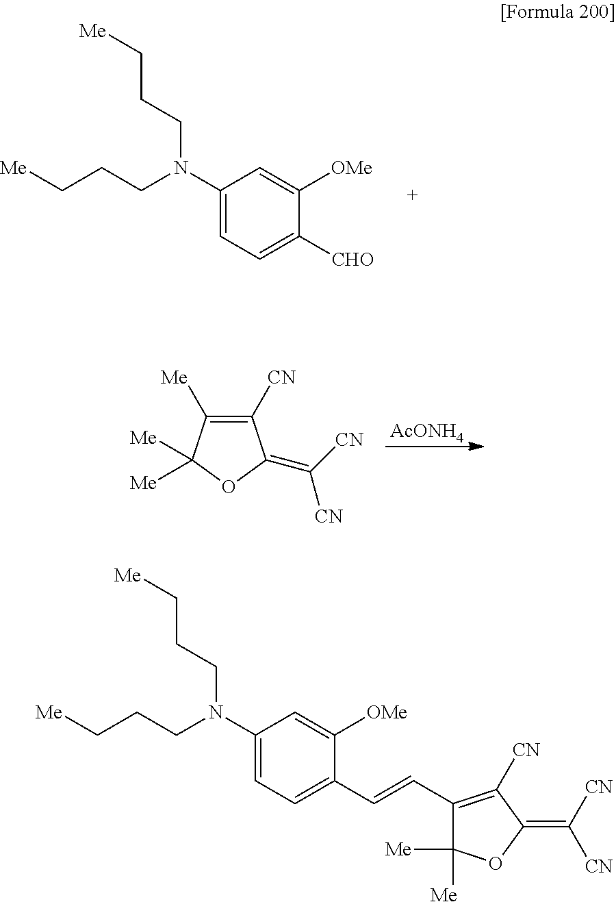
[AcONH4].C1([CN])=C([Me])C([Me])([Me])OC1=C([CN])[CN].C1(N(CCC[Me])CCC[Me])=CC=C([CHO])C([OMe])=C1.C1(N(CCC[Me])CCC[Me])=CC=C(C=CC2=C([CN])C(=C([CN])[CN])OC2([Me])[Me])C([OMe])=C1
